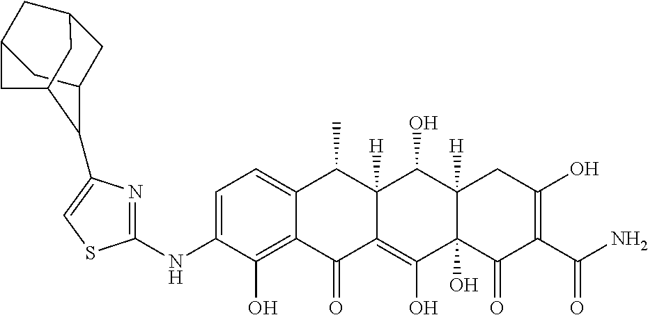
C1=C(NC2=NC(C3C4CC5CC3CC(C5)C4)=CS2)C(O)=C2C(=C1)C(C)C1([H])C(=C(O)C3(O)C([H])(C1O)CC(O)=C(C(N)=O)C3=O)C2=O
